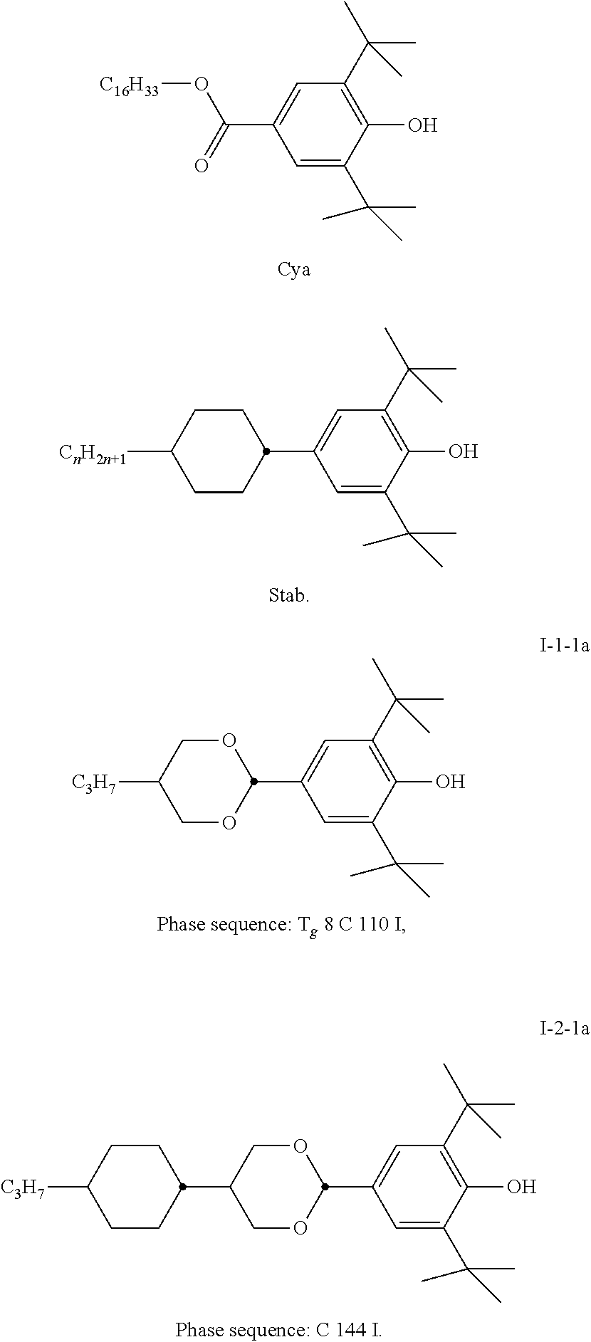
C1=C(C2OCC([C3H7])CO2)C=C(C(C)(C)C)C(O)=C1C(C)(C)C.C1=C(C2OCC(C3CCC([C3H7])CC3)CO2)C=C(C(C)(C)C)C(O)=C1C(C)(C)C.C1=C(C(O[C16H33])=O)C=C(C(C)(C)C)C(O)=C1C(C)(C)C.C1=C(C2CCC([CnH2n+1])CC2)C=C(C(C)(C)C)C(O)=C1C(C)(C)C
